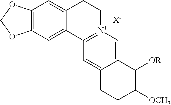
C12=CC3=C(C=C1C1=[N+](CC2)C=C2C(=C1)CCC([OCH3])C2[OR])OCO3.[X-]
